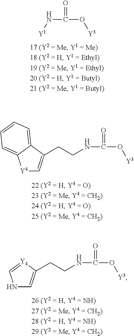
[Y1]NC(=O)O[Y3].C(NC(=O)O[Y3])CC1=C[Y4]C2=CC=CC=C12.C(NC(=O)O[Y3])CC1=CNC=[Y4]1
